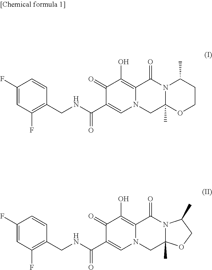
C1(F)=CC(F)=C(CNC(C2=CN3C(=C(O)C2=O)C(=O)N2C(C)(C3)OCCC2C)=O)C=C1.C1(F)=CC(F)=C(CNC(C2=CN3C(=C(O)C2=O)C(=O)N2C(C)(C3)OCC2C)=O)C=C1
